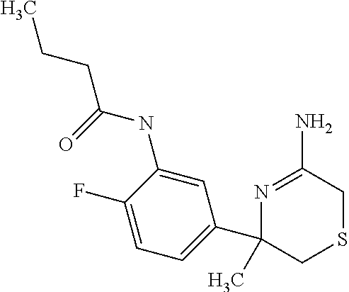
N1=C(N)CSCC1(C1=CC=C(F)C(NC(CCC)=O)=C1)C
